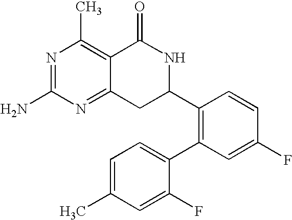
C12=NC(N)=NC(C)=C1C(=O)NC(C1=C(C3=CC=C(C)C=C3F)C=C(F)C=C1)C2
